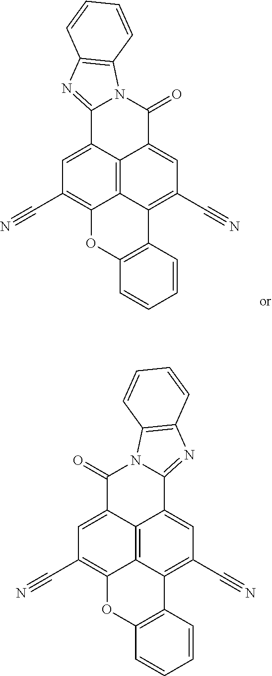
C12=C3C4=CC(C#N)=C1OC1=C(C2=C(C#N)C=C3C2=NC3=C(N2C4=O)C=CC=C3)C=CC=C1.C12=C3C4=CC(C#N)=C1OC1=C(C2=C(C#N)C=C3C(=O)N2C4=NC3=C2C=CC=C3)C=CC=C1
